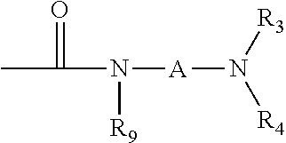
CC(N([A]N([R3])[R4])[R9])=O
